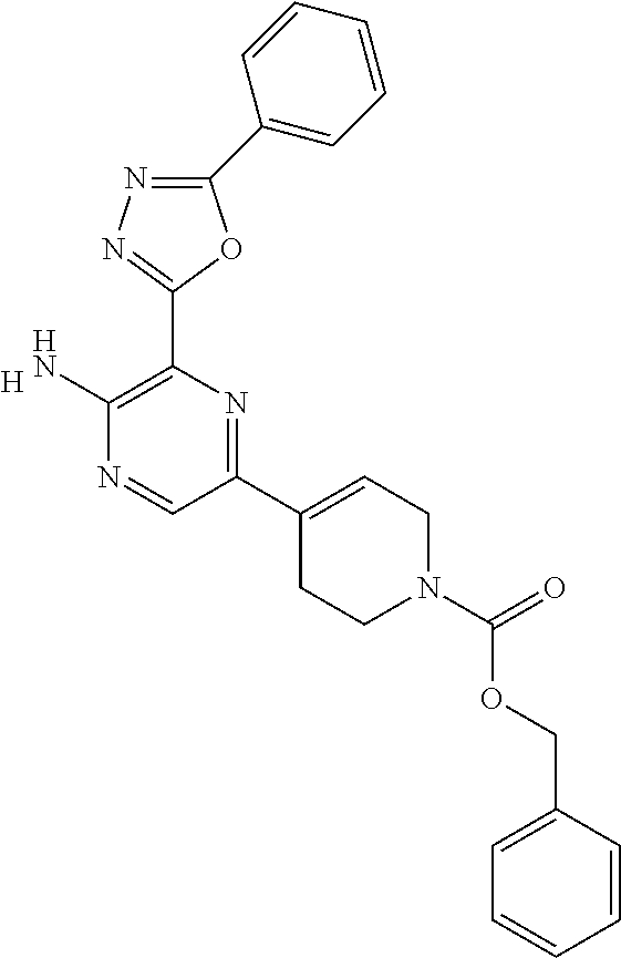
[H].C1(C2=C(N)N=CC(C3=CCN(C(OCC4=CC=CC=C4)=O)CC3)=N2)=NN=C(C2=CC=CC=C2)O1
